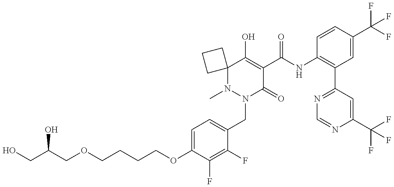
O(CCCCOC1=CC=C(CN2C(=O)C(C(NC3=C(C4=NC=NC(C(F)(F)F)=C4)C=C(C(F)(F)F)C=C3)=O)=C(O)C3(N2C)CCC3)C(F)=C1F)CC(CO)O
